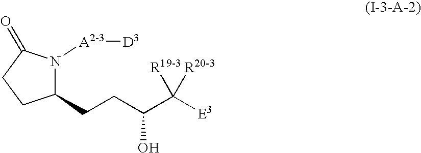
C1(CCC(C([E3])([R20-3])[R19-3])O)N([A2-3][D3])C(=O)CC1
